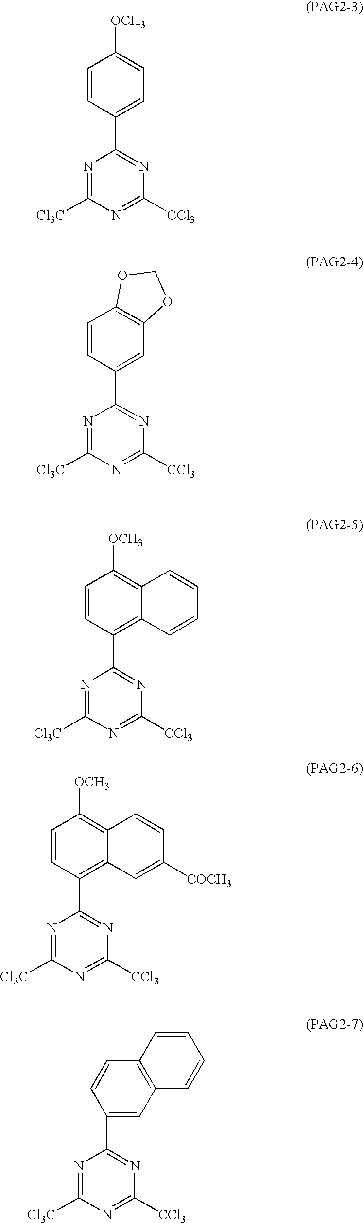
N1=C([Cl3C])N=C([CCl3])N=C1C1=CC=C([OCH3])C=C1.N1=C([Cl3C])N=C([CCl3])N=C1C1=CC2=C(C=C1)OCO2.N1=C([Cl3C])N=C([CCl3])N=C1C1=C2C(=C([OCH3])C=C1)C=CC=C2.N1=C([Cl3C])N=C([CCl3])N=C1C1=C2C(=C([OCH3])C=C1)C=CC([COCH3])=C2.N1=C([Cl3C])N=C([CCl3])N=C1C1=CC2=C(C=C1)C=CC=C2
